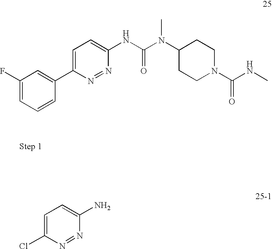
C1(NC(N(C2CCN(C(NC)=O)CC2)C)=O)=CC=C(C2=CC(F)=CC=C2)N=N1.C1=C(Cl)N=NC(N)=C1
